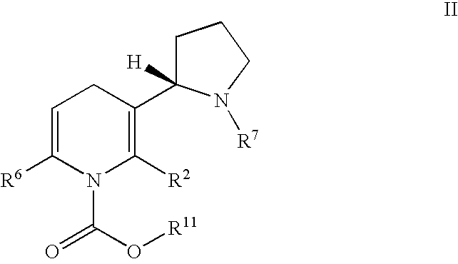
C1=C([R6])N(C(=O)O[R11])C([R2])=C(C2([H])CCCN2[R7])C1
